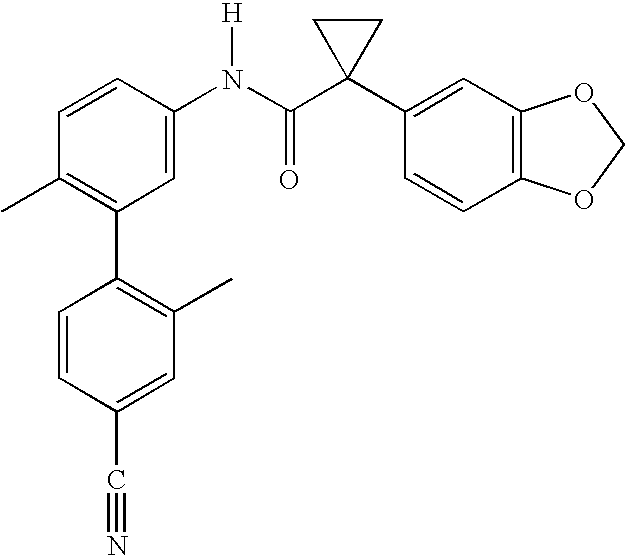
C1=CC(N(C(C2(C3=CC4=C(C=C3)OCO4)CC2)=O)[H])=CC(C2=C(C)C=C(C#N)C=C2)=C1C
